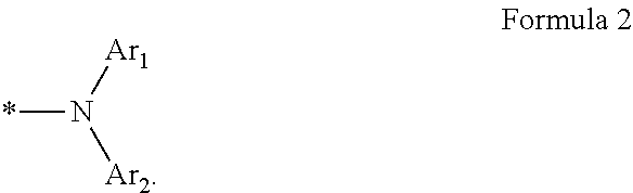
*N([Ar1])[Ar2]
